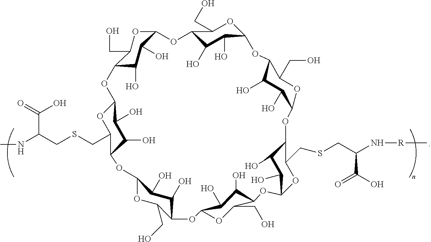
C12OC(CO)C(C(O)C1O)OC1OC(CO)C(C(O)C1O)OC1C(O)C(O)C(OC3C(O)C(O)C(OC4C(O)C(O)C(OC5C(O)C(O)C(OC6C(O)C(O)C(O2)C(CSCC(NC)C(=O)O)O6)C(CO)O5)C(CO)O4)C(CO)O3)C(CSCC(N[R]C)C(O)=O)O1
